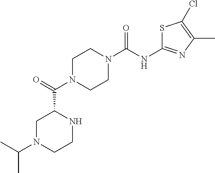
C1N(C(C2CN(C(C)C)CCN2)=O)CCN(C(NC2=NC(C)=C(Cl)S2)=O)C1
